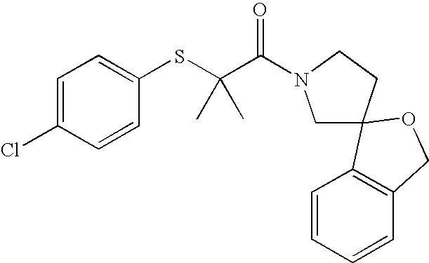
C1=C(Cl)C=CC(SC(C(N2CC3(CC2)C2=C(C=CC=C2)CO3)=O)(C)C)=C1
